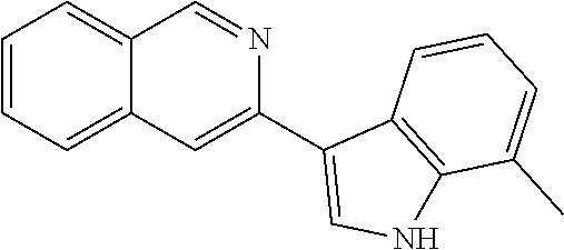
C1=CC=C2C(=C1)C=NC(C1=CNC3=C1C=CC=C3C)=C2
